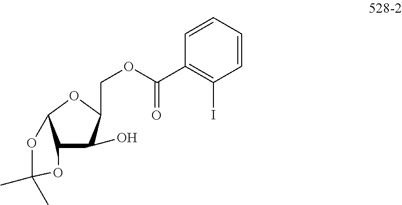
C12C(O)C(COC(C3=C(I)C=CC=C3)=O)OC1OC(C)(C)O2
